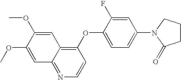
C1=C(OC)C(OC)=CC2=NC=CC(OC3=CC=C(N4C(=O)CCC4)C=C3F)=C12
